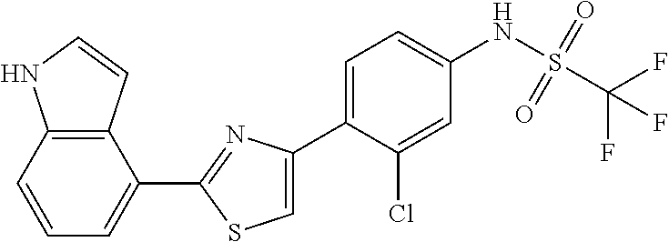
C1(C2=NC(C3=CC=C(NS(C(F)(F)F)(=O)=O)C=C3Cl)=CS2)=CC=CC2=C1C=CN2
